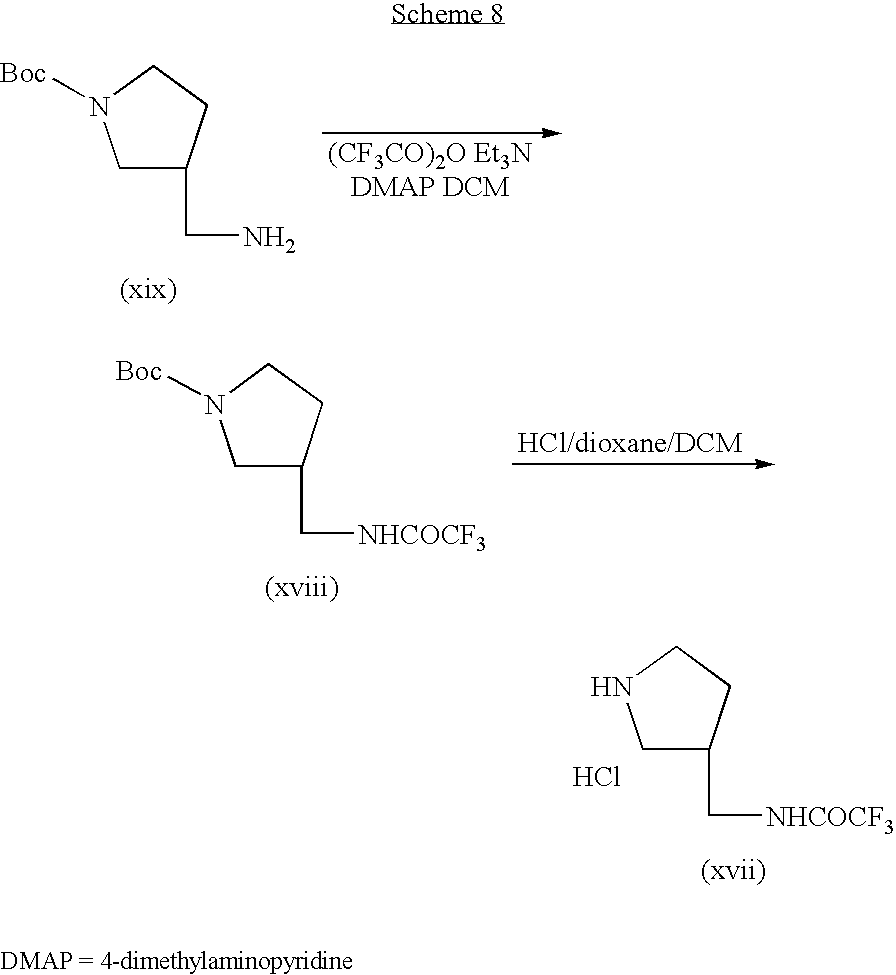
C1C(CN)CCN1[Boc].C1C(C[NHCOCF3])CCN1[Boc].C1C(C[NHCOCF3])CCN1.Cl
